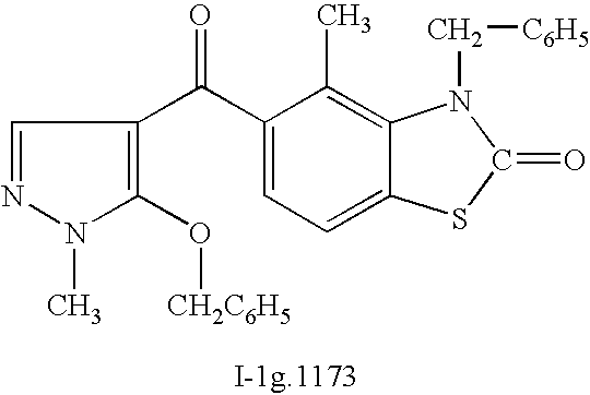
C1=NN(C)C(O[CH2C6H5])=C1C(C1=CC=C2C(=C1C)N(C[C6H5])C(=O)S2)=O
